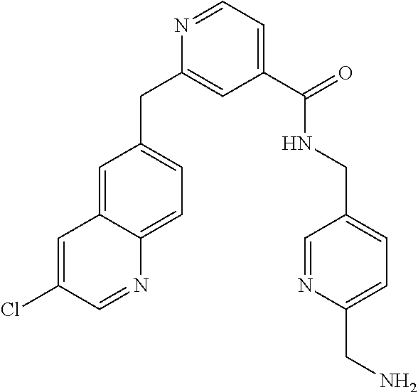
C1=C2C(=CC=C1CC1=CC(C(NCC3=CC=C(CN)N=C3)=O)=CC=N1)N=CC(Cl)=C2
